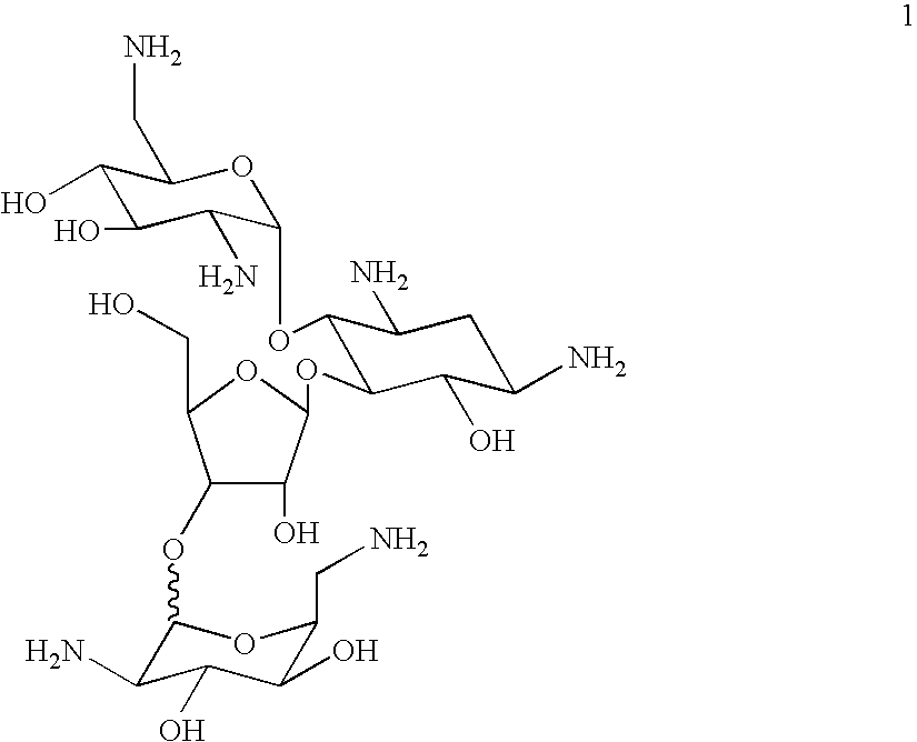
C1(OC2C(N)C(O)C(O)C(CN)O2)C(O)C(OC2C(OC3C(N)C(O)C(O)C(CN)O3)C(N)CC(N)C2O)OC1CO
